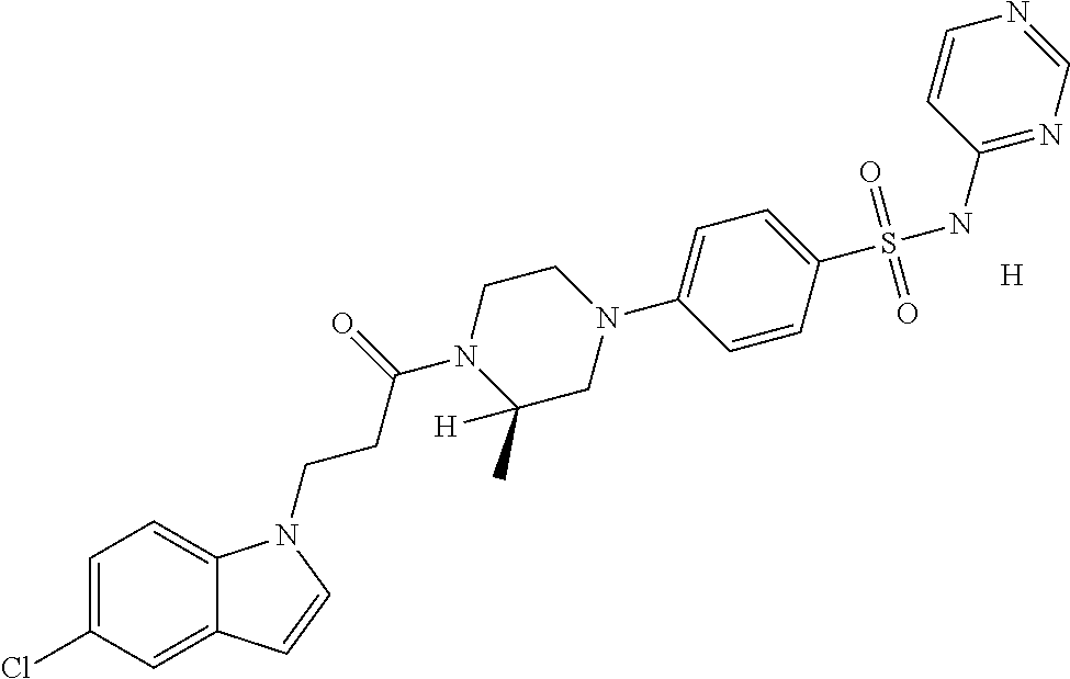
C1=C(Cl)C=C2C(=C1)N(CCC(N1C(C)([H])CN(C3=CC=C(S(NC4=NC=NC=C4)(=O)=O)C=C3)CC1)=O)C=C2.[H]
